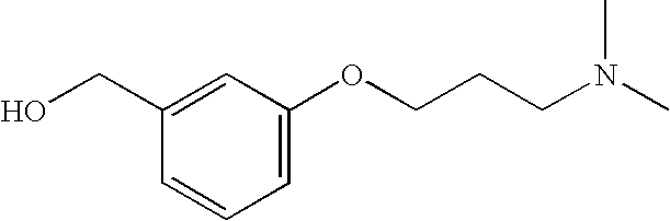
C(C1=CC(OCCCN(C)C)=CC=C1)O
